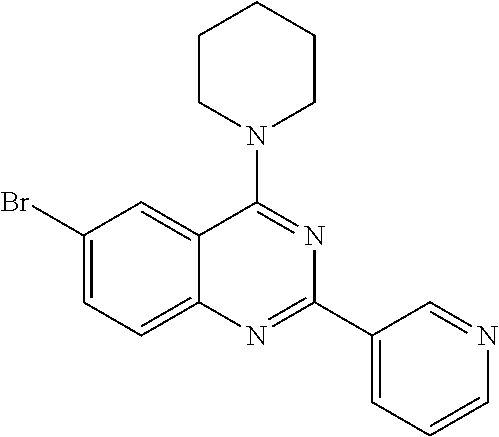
C1(Br)=CC=C2C(=C1)C(N1CCCCC1)=NC(C1=CC=CN=C1)=N2
